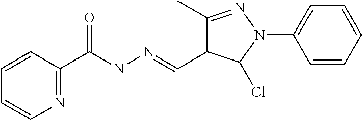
C1=CC(C(NN=CC2C(C)=NN(C3=CC=CC=C3)C2Cl)=O)=NC=C1
